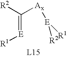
C(=[E][R1])([Ax][E]([R2])[R1])[R2]
